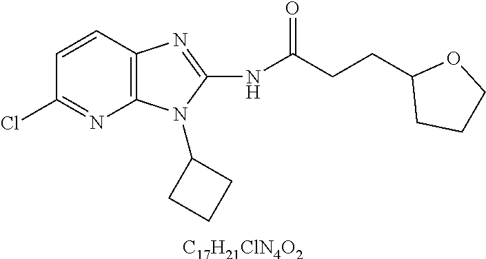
C1=CC2=C(N=C1Cl)N(C1CCC1)C(NC(CCC1CCCO1)=O)=N2.[C17H21ClN4O2]
